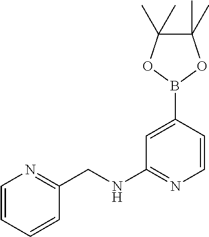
C1=CC=CC(CNC2=NC=CC(B3OC(C)(C)C(C)(C)O3)=C2)=N1
